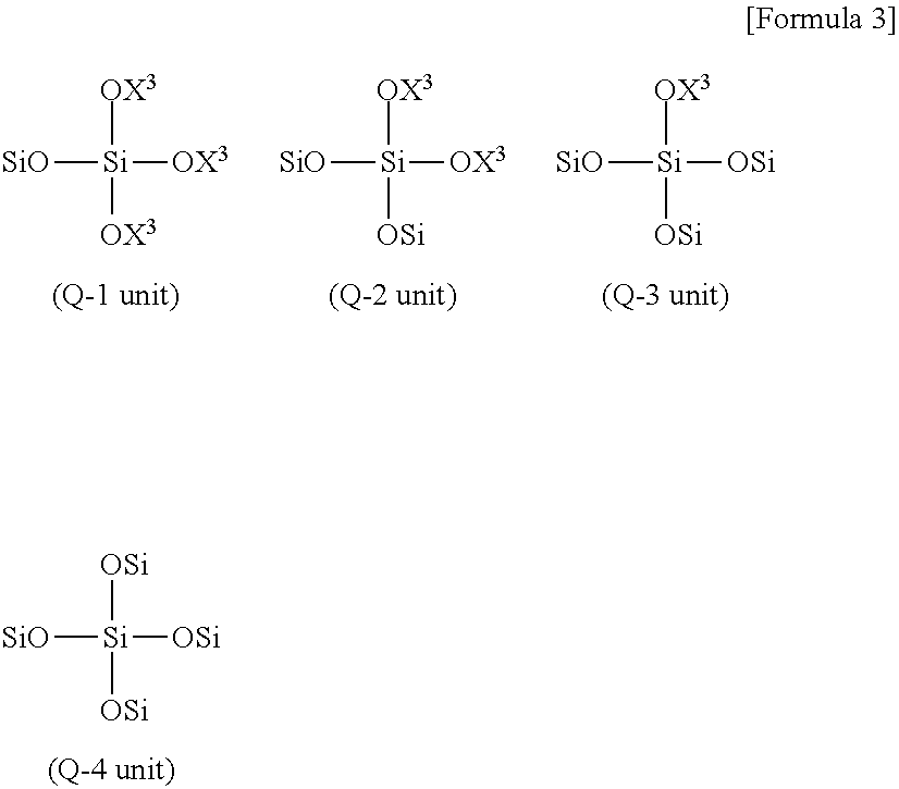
[SiO][Si]([OSi])([OSi])[OX3].[SiO][Si]([OX3])([OSi])[OX3].[SiO][Si]([OX3])([OX3])[OX3].[SiO][Si]([OSi])([OSi])[OSi]
